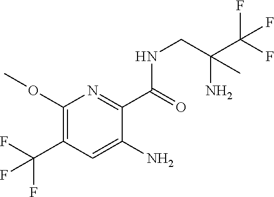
C1(OC)=C(C(F)(F)F)C=C(N)C(C(=O)NCC(N)(C)C(F)(F)F)=N1
